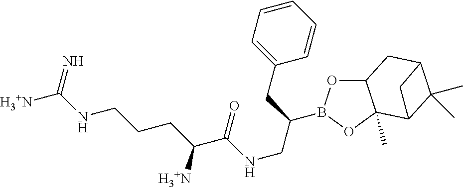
C12OB(C(CNC(C(CCCNC([H3+N])=N)[H3+N])=O)CC3=CC=CC=C3)OC1(C)C1C(C)(C)C(C2)C1
